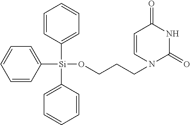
C1=CC([Si](C2=CC=CC=C2)(C2=CC=CC=C2)OCCCN2C(=O)NC(=O)C=C2)=CC=C1
